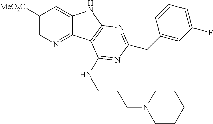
C1([MeO2C])=CN=C2C(=C1)NC1=C2C(NCCCN2CCCCC2)=NC(CC2=CC(F)=CC=C2)=N1
